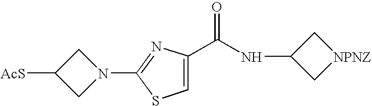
C1N(C2=NC(C(NC3C[NPNZ]C3)=O)=CS2)CC1[AcS]
